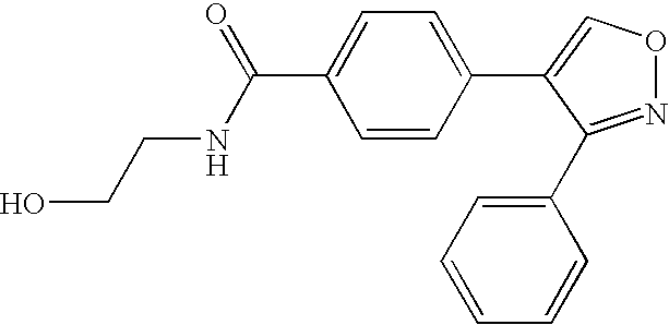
N1=C(C2=CC=CC=C2)C(C2=CC=C(C(=O)NCCO)C=C2)=CO1
